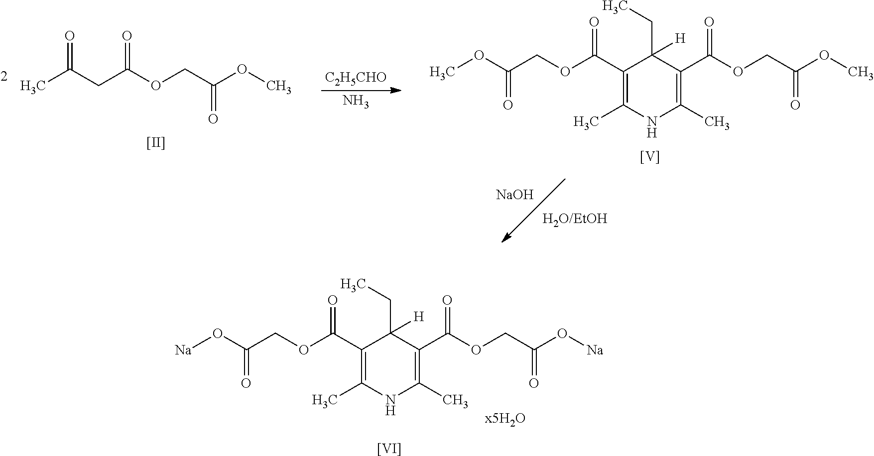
C1(C(OCC(O[Na])=O)=O)=C(C)NC(C)=C(C(OCC(O[Na])=O)=O)C1(CC)[H].[[VI]].CC(CC(OCC(OC)=O)=O)=O.[[II]].C1(C(OCC(OC)=O)=O)=C(C)NC(C)=C(C(OCC(OC)=O)=O)C1(CC)[H].[V].[NaOH].[C2H5CHO].N
